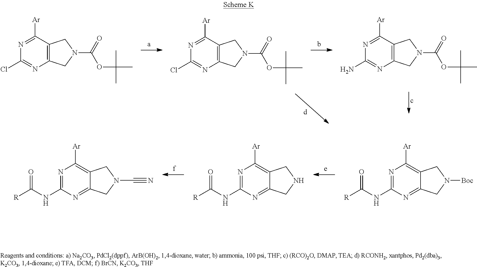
N1=C([Ar])C2=C(N=C1Cl)CN(C(=O)OC(C)(C)C)C2.N1=C([Ar])C2=C(N=C1Cl)CN(C(=O)OC(C)(C)C)C2.N1=C([Ar])C2=C(N=C1N)CN(C(=O)OC(C)(C)C)C2.N1=C(NC([R])=O)N=C2C(=C1[Ar])CN(C#N)C2.N1=C(NC([R])=O)N=C2C(=C1[Ar])CNC2.N1=C(NC([R])=O)N=C2C(=C1[Ar])CN([Boc])C2
